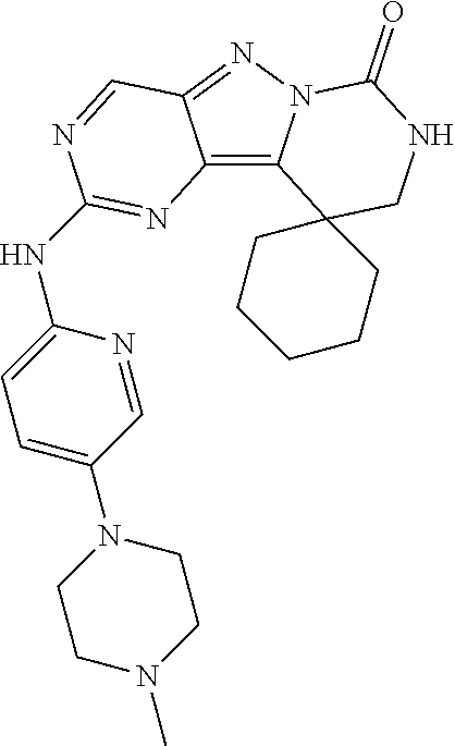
C12=C3N(N=C1C=NC(NC1=CC=C(N4CCN(C)CC4)C=N1)=N2)C(=O)NCC31CCCCC1
